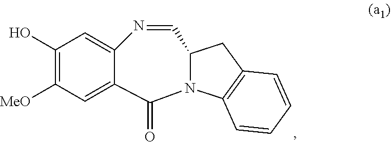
C12=CC(O)=C([MeO])C=C1C(=O)N1C(C=N2)CC2=C1C=CC=C2
